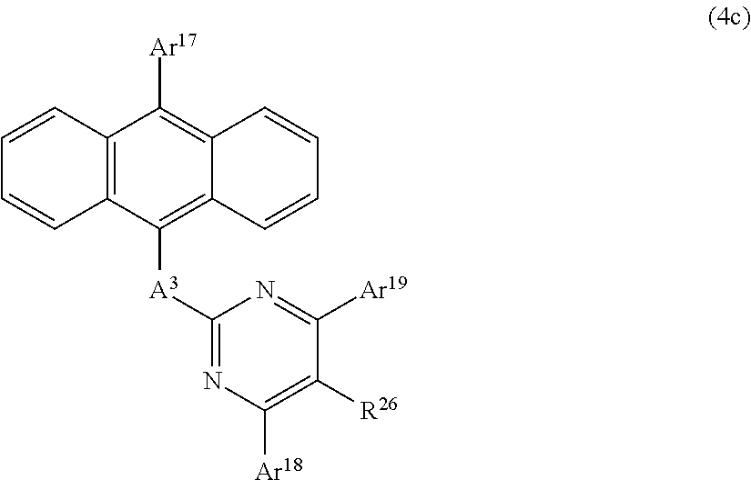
C12=C(C([A3]C3=NC([Ar18])=C([R26])C([Ar19])=N3)=C3C(=C1[Ar17])C=CC=C3)C=CC=C2
